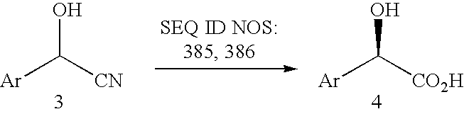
[Ar]C([CN])O.[Ar]C([CO2H])O
